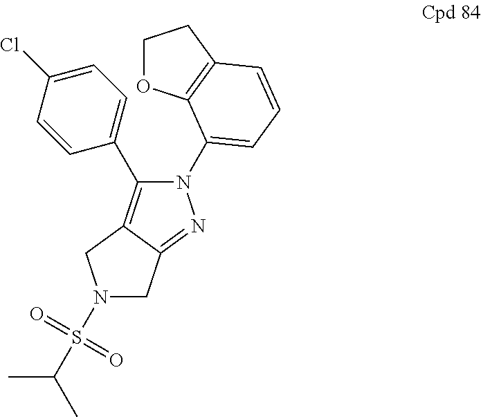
N1(S(C(C)C)(=O)=O)CC2=NN(C3=CC=CC4=C3OCC4)C(C3=CC=C(Cl)C=C3)=C2C1
